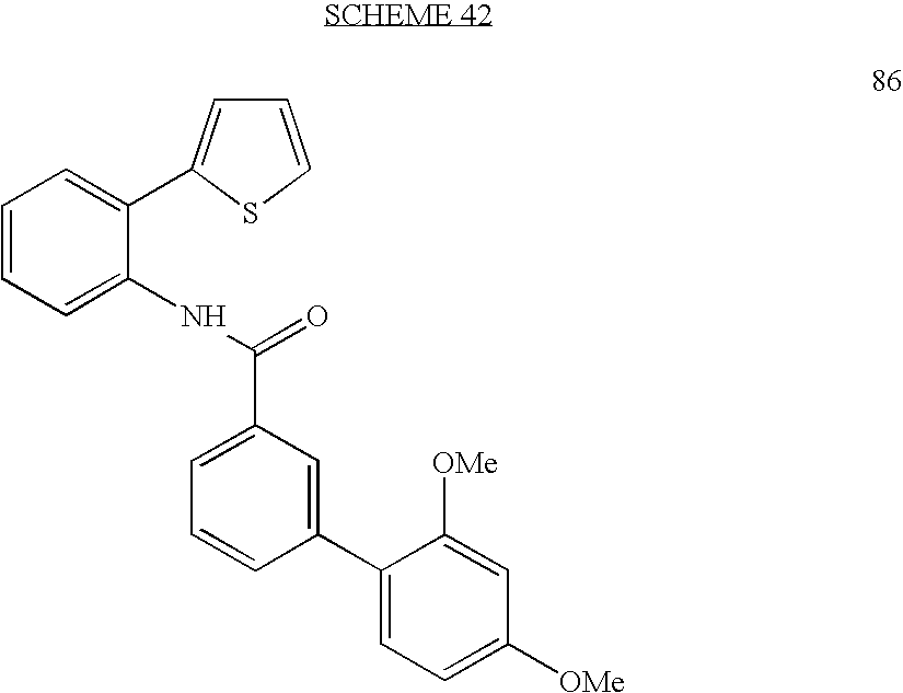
C1=CC=C(NC(=O)C2=CC=CC(C3=CC=C([OMe])C=C3[OMe])=C2)C(C2=CC=CS2)=C1
